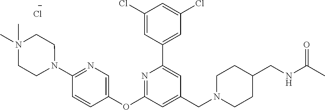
C1(Cl)=CC(C2=CC(CN3CCC(CNC(C)=O)CC3)=CC(OC3=CN=C(N4CCN(C)(C)CC4)C=C3)=N2)=CC(Cl)=C1.[Cl-]
